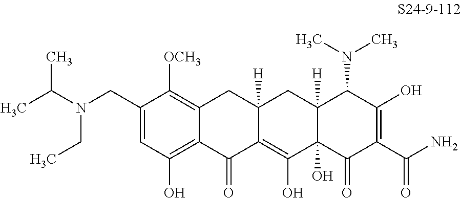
C1=C(CN(CC)C(C)C)C([OCH3])=C2C(=C1O)C(=O)C1=C(O)C3(O)C([H])(CC1([H])C2)C(N(C)C)C(O)=C(C(N)=O)C3=O
